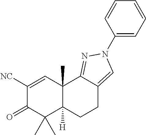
C1([NC])=CC2(C)C([H])(C(C)(C)C1=O)CCC1=CN(C3=CC=CC=C3)N=C21
